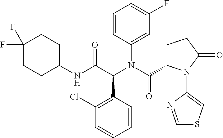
C1(NC(C(N(C(=O)C2CCC(=O)N2C2=CSC=N2)C2=CC(F)=CC=C2)C2=C(Cl)C=CC=C2)=O)CCC(F)(F)CC1
